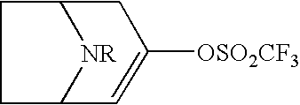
C1C2[NR]C(C1)CC([OSO2CF3])=C2
